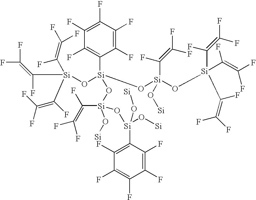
[Si](C(=C(F)F)F)(O[Si](O[Si](O[Si](C(F)=C(F)F)(C(F)=C(F)F)C(F)=C(F)F)(C1=C(F)C(F)=C(F)C(F)=C1F)O[Si](C(F)=C(F)F)(O[Si])O[Si](O[Si])(C1=C(F)C(F)=C(F)C(F)=C1F)O[Si])(C(F)=C(F)F)O[Si])(C(F)=C(F)F)C(=C(F)F)F
